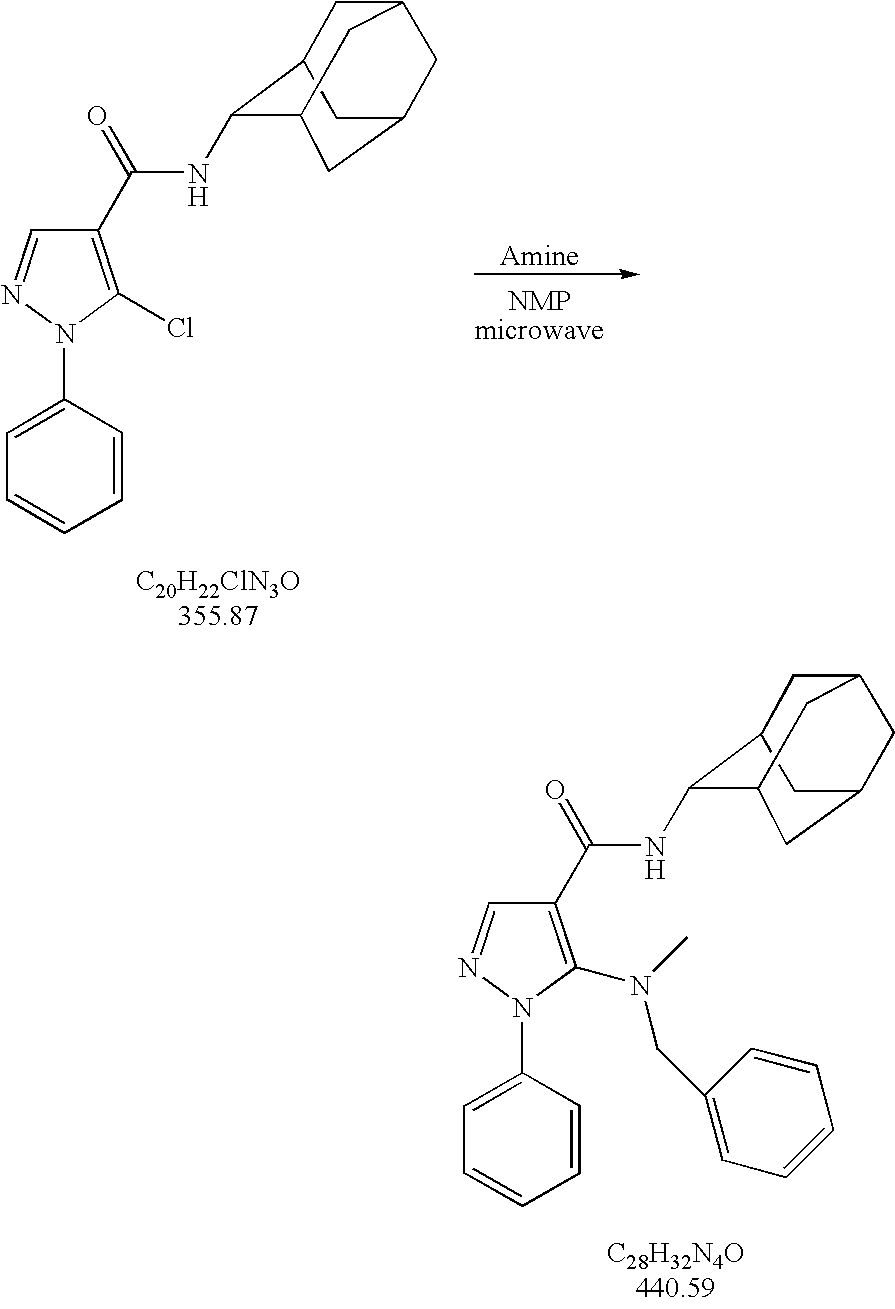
C1C2C(NC(C3=C(Cl)N(C4=CC=CC=C4)N=C3)=O)C3CC(CC1C3)C2.C1C2C(NC(C3=C(N(CC4=CC=CC=C4)C)N(C4=CC=CC=C4)N=C3)=O)C3CC(CC1C3)C2
